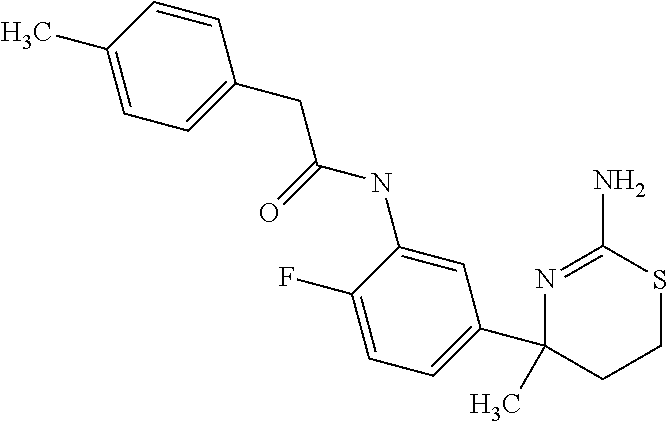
N1=C(N)SCCC1(C1=CC=C(F)C(NC(=O)CC2=CC=C(C)C=C2)=C1)C
